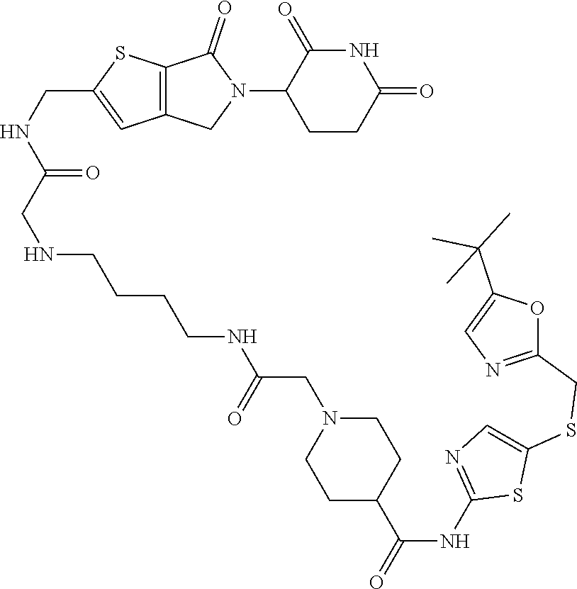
C1CC(=O)NC(=O)C1N1C(=O)C2=C(C1)C=C(CNC(CNCCCCNC(CN1CCC(C(NC3=NC=C(SCC4=NC=C(C(C)(C)C)O4)S3)=O)CC1)=O)=O)S2
